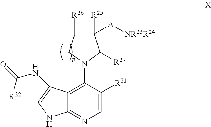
C1=C([R21])C(N2C([R27])C([R25])([A][NR23R24])C([R26])C2)=C2C(=N1)NC=C2NC([R22])=O
